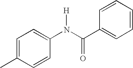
C1=C(C)C=CC(N(C(C2=CC=CC=C2)=O)[H])=C1
